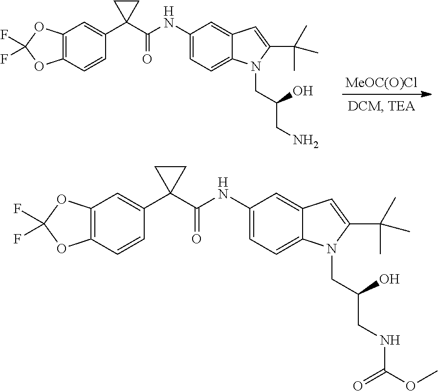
C12=C(C=CC(C3(C(NC4=CC=C5C(=C4)C=C(C(C)(C)C)N5CC(CN)O)=O)CC3)=C1)OC(F)(F)O2.[MeOC(O)Cl].C12=C(C=CC(C3(C(NC4=CC=C5C(=C4)C=C(C(C)(C)C)N5CC(CNC(OC)=O)O)=O)CC3)=C1)OC(F)(F)O2
